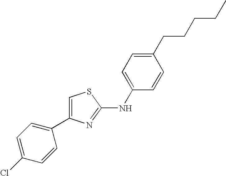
C1=C(NC2=NC(C3=CC=C(Cl)C=C3)=CS2)C=CC(CCCCC)=C1
